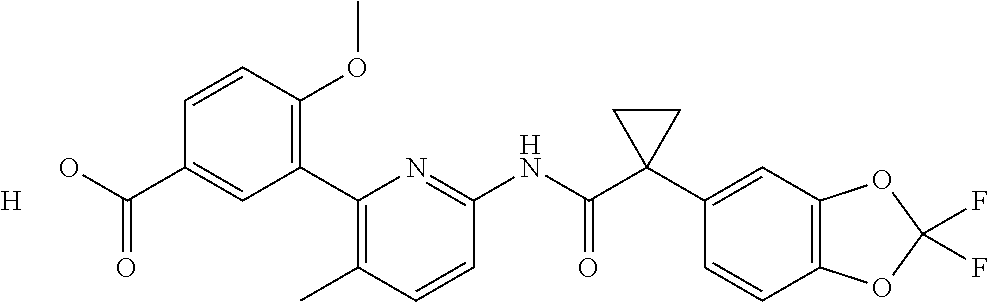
C1(C2=C(OC)C=CC(C(O)=O)=C2)=C(C)C=CC(NC(C2(C3=CC4=C(C=C3)OC(F)(F)O4)CC2)=O)=N1.[H]
